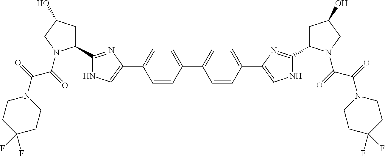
N1C(C2CC(O)CN2C(C(=O)N2CCC(F)(F)CC2)=O)=NC(C2=CC=C(C3=CC=C(C4=CNC(C5CC(O)CN5C(C(N5CCC(F)(F)CC5)=O)=O)=N4)C=C3)C=C2)=C1
